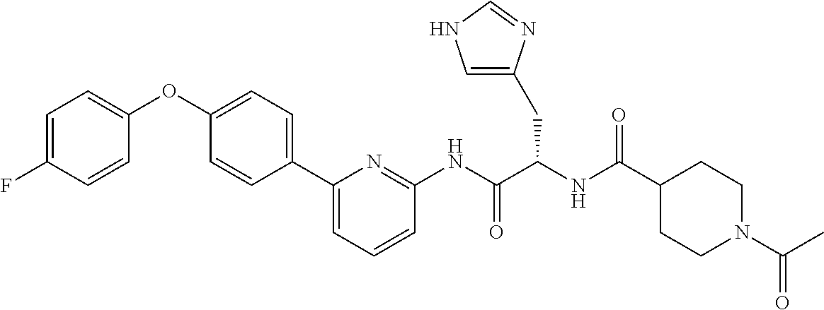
C1=C(F)C=CC(OC2=CC=C(C3=CC=CC(NC(C(NC(C4CCN(C(C)=O)CC4)=O)CC4=CNC=N4)=O)=N3)C=C2)=C1
